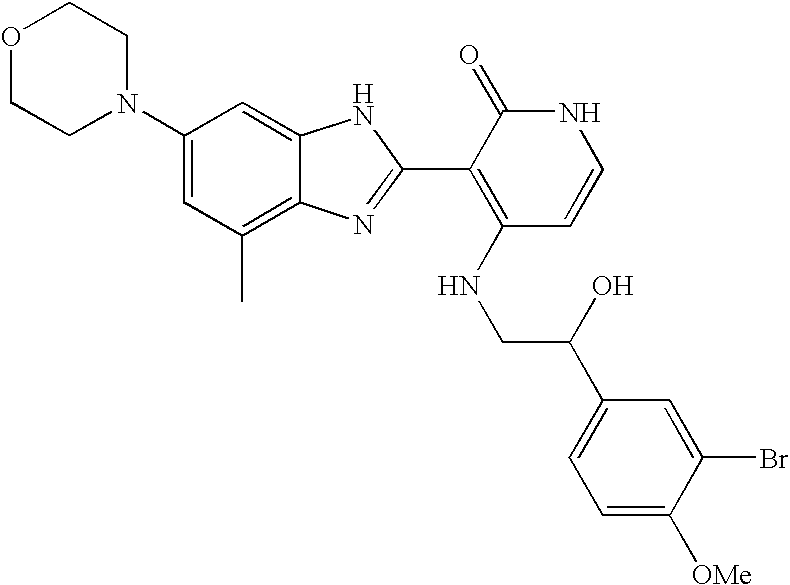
C1(C)=C2C(=CC(N3CCOCC3)=C1)NC(C1=C(NCC(C3=CC=C([OMe])C(Br)=C3)O)C=CNC1=O)=N2
